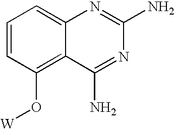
C1=C2C(=C(O[W])C=C1)C(N)=NC(N)=N2
